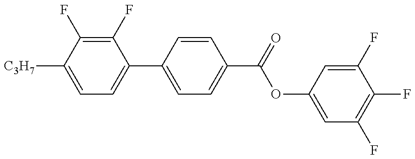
C1=C([C3H7])C(F)=C(F)C(C2=CC=C(C(OC3=CC(F)=C(F)C(F)=C3)=O)C=C2)=C1
